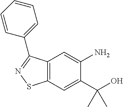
C12=C(C=C(C(O)(C)C)C(N)=C1)SN=C2C1=CC=CC=C1
